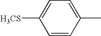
C1=CC(C)=CC=C1[H3CS]
